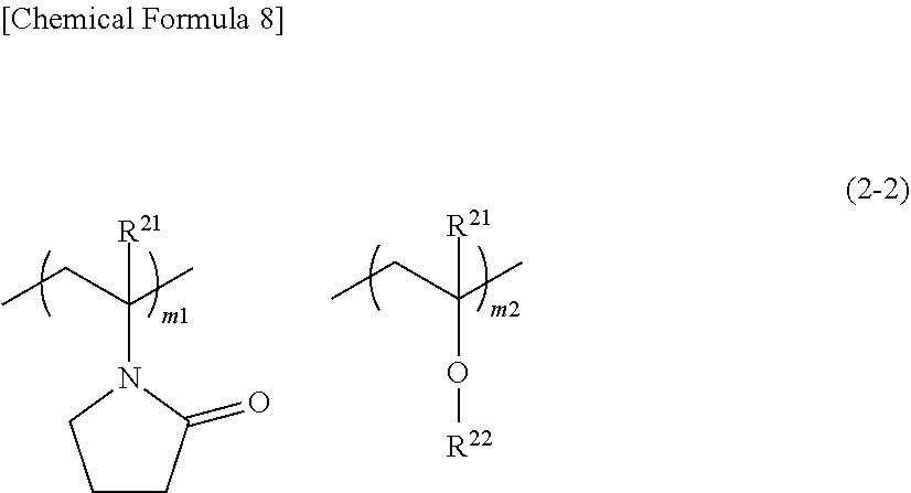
C(N1CCCC1=O)(CC)(C)[R21].C(O[R22])(CC)(C)[R21]
